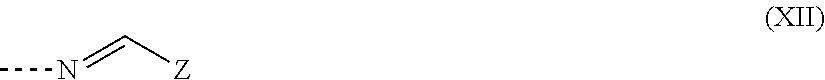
CN=C[Z]
